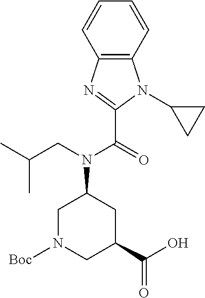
C1N([Boc])CC(C(=O)O)CC1N(C(C1=NC2=C(N1C1CC1)C=CC=C2)=O)CC(C)C
